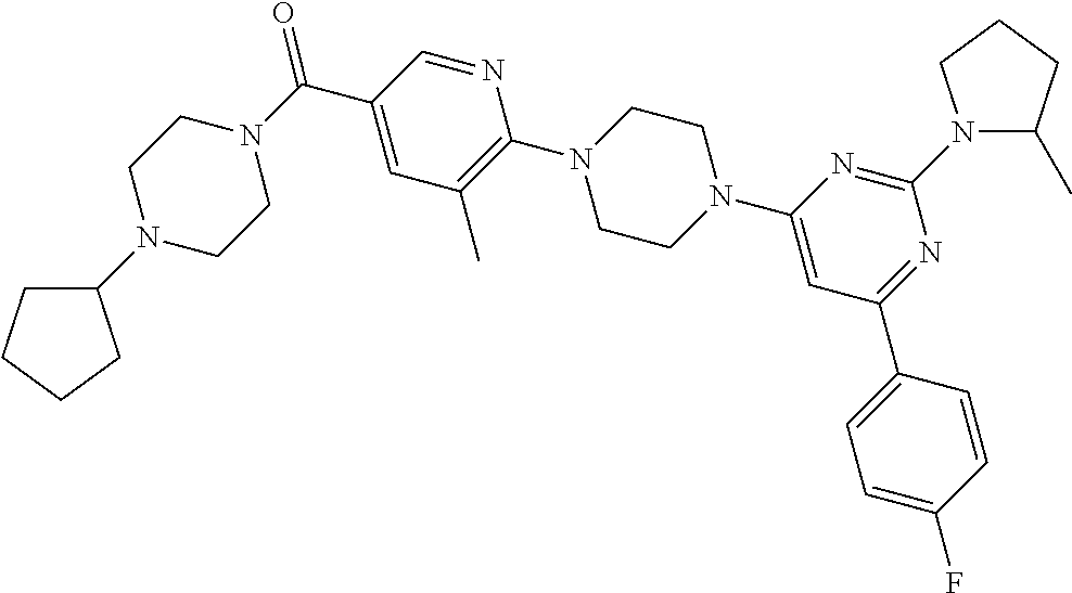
O=C(C1=CC(C)=C(N2CCN(C3=CC(C4=CC=C(F)C=C4)=NC(N4C(C)CCC4)=N3)CC2)N=C1)N1CCN(C2CCCC2)CC1
